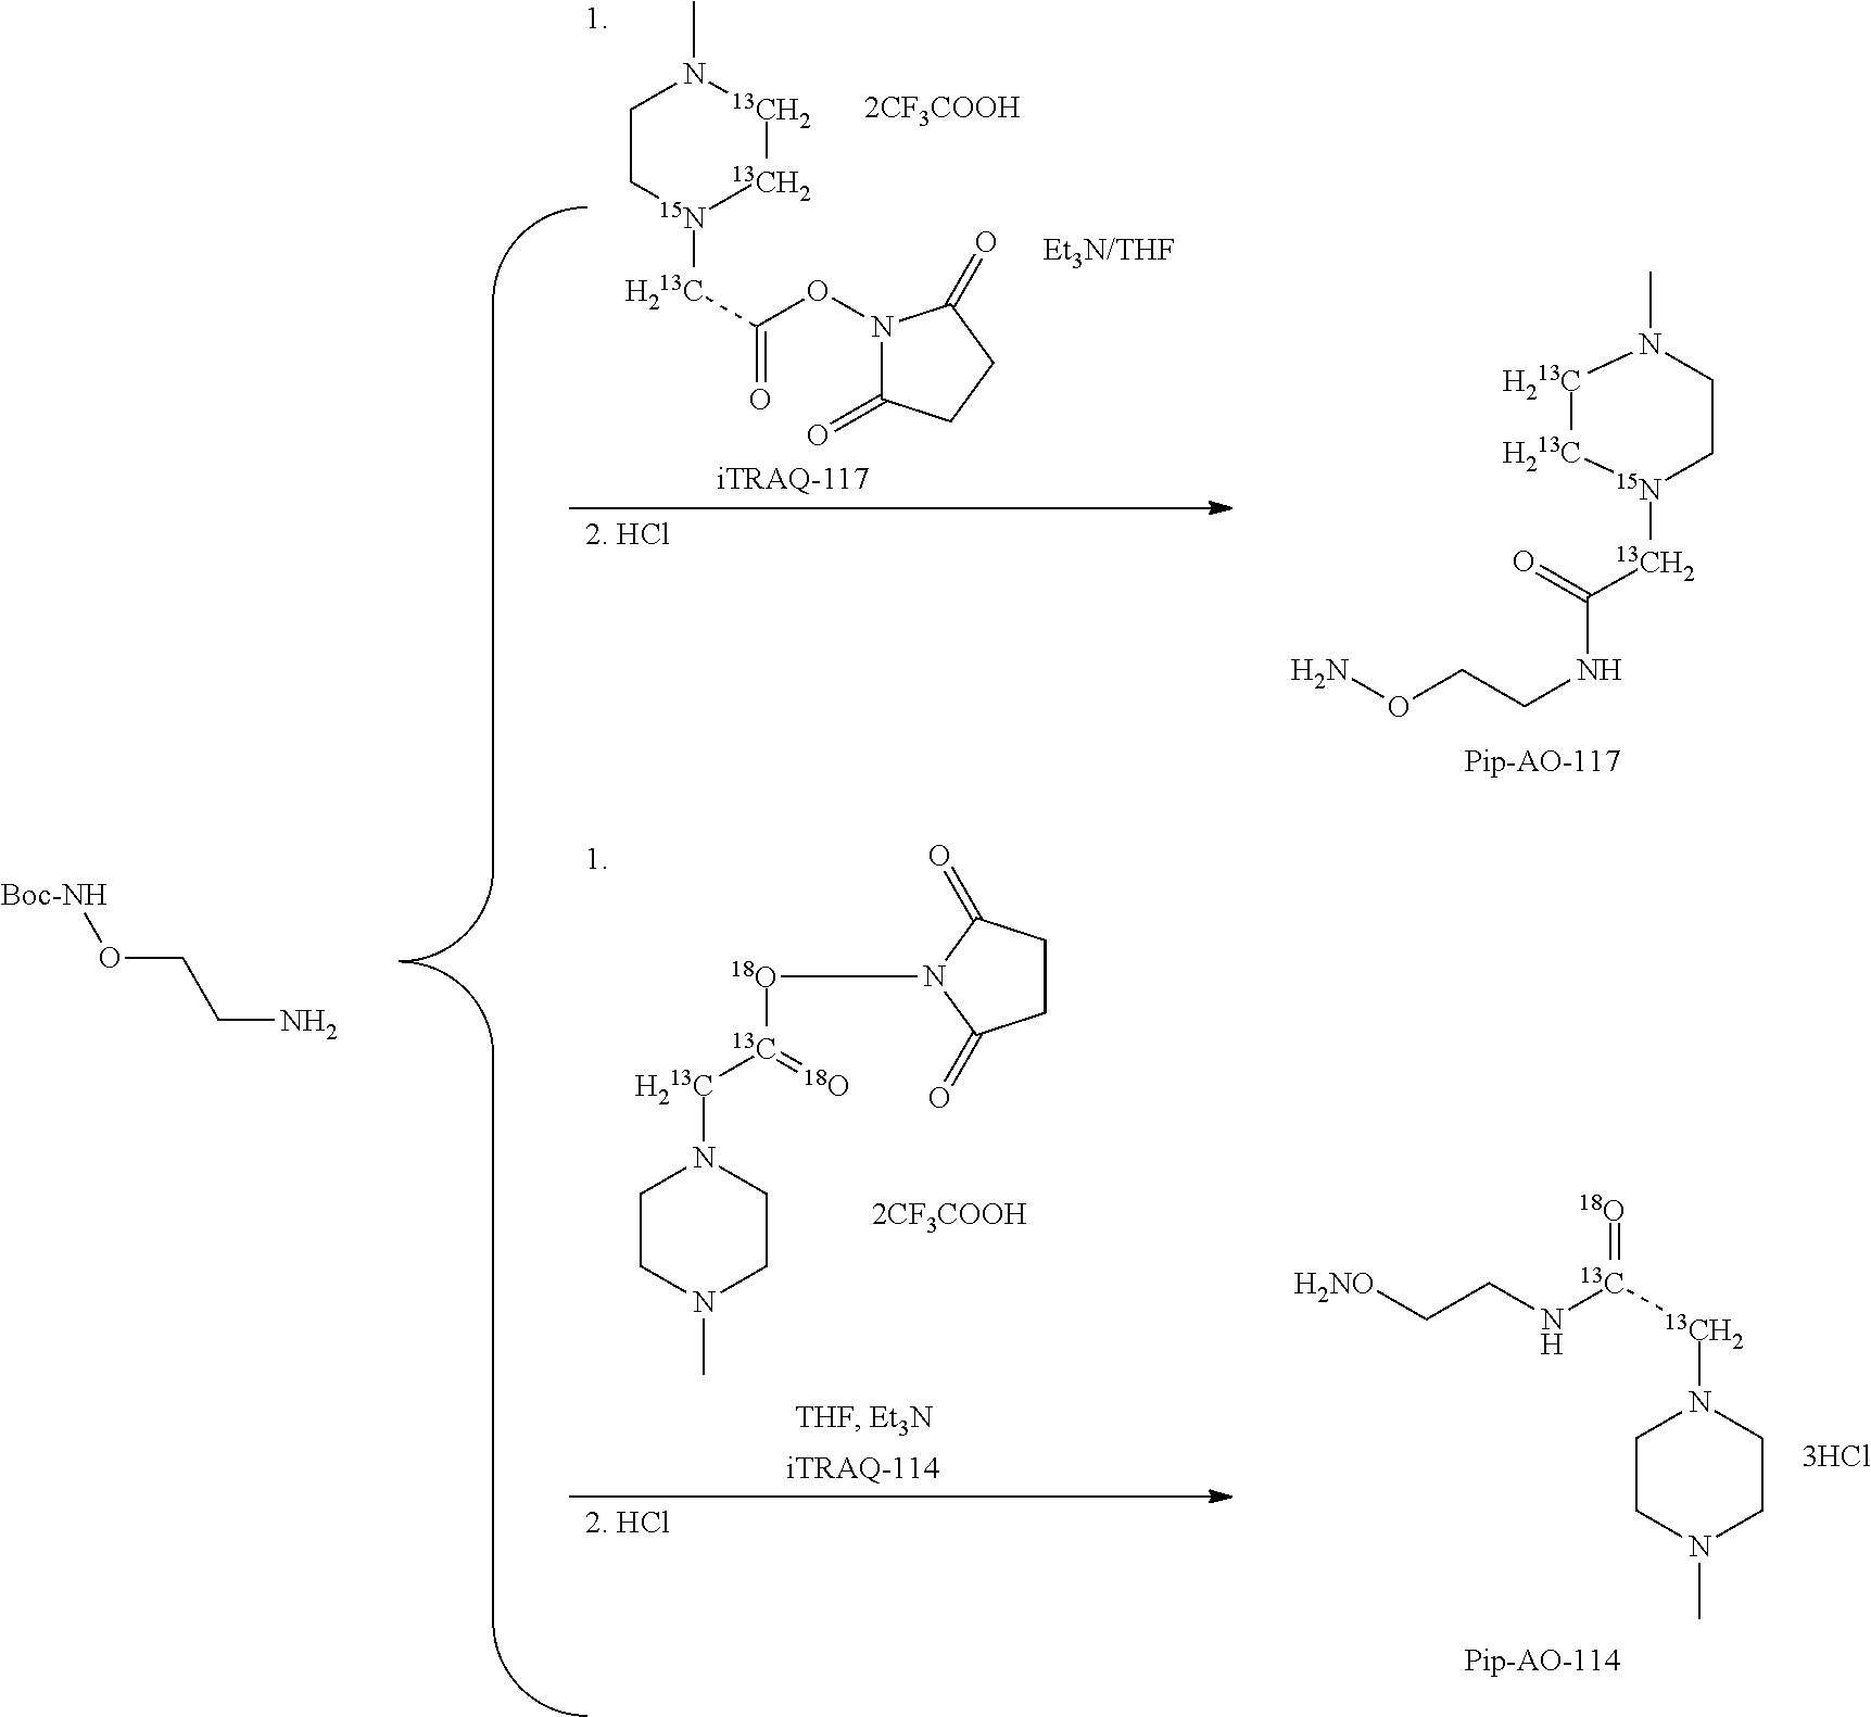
[Boc-NH]OCCN.C1C[15N]([H213C]C(=O)ON2C(=O)CCC2=O)[13CH2][13CH2]N1C.C1CC(=O)N([18O][13C](=[18O])[H213C]N2CCN(C)CC2)C1=O.[H213C]1[H213C][15N]([13CH2]C(=O)NCCON)CCN1C.C1CN(C)CCN1[13CH2][13C](NCC[H2NO])=[18O]
